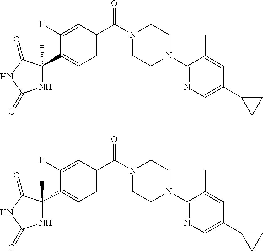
C1CN(C2=NC=C(C3CC3)C=C2C)CCN1C(=O)C1=CC=C(C2(C)NC(=O)NC2=O)C(F)=C1.C1CN(C2=NC=C(C3CC3)C=C2C)CCN1C(=O)C1=CC=C(C2(C)NC(=O)NC2=O)C(F)=C1
